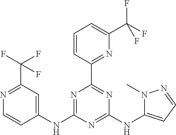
C1=CC(C2=NC(NC3=CC=NN3C)=NC(NC3=CC(C(F)(F)F)=NC=C3)=N2)=NC(C(F)(F)F)=C1
